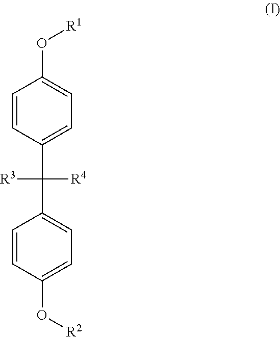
C1=CC(C([R4])([R3])C2=CC=C(O[R2])C=C2)=CC=C1O[R1]
